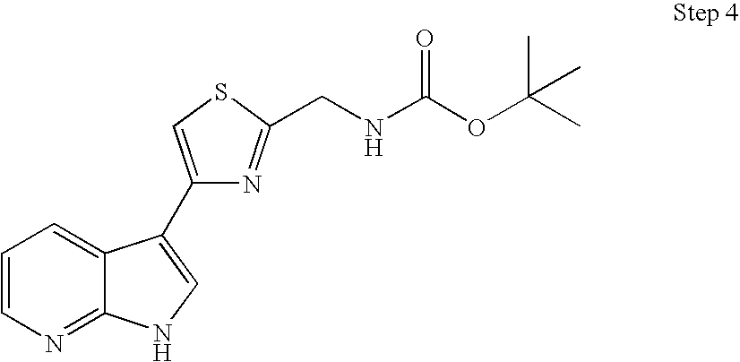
C1=CN=C2C(=C1)C(C1=CSC(CNC(OC(C)(C)C)=O)=N1)=CN2
